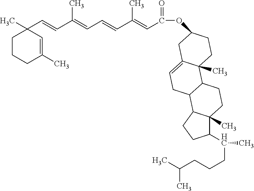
C1(C=CC(=CC=CC(=CC(=O)OC2CCC3(C)C4CCC5(C)C(C(CCCC(C)C)C)CCC5C4CC=C3C2)C)C)(C)CCCC(C)=C1
